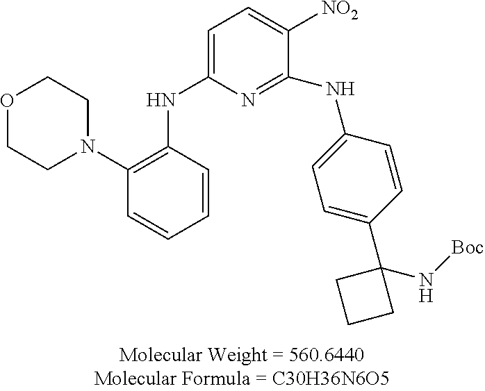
C1=C(NC2=C(N3CCOCC3)C=CC=C2)N=C(NC2=CC=C(C3(N[Boc])CCC3)C=C2)C([NO2])=C1
